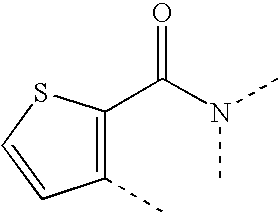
C1(C)=C(C(N(C)C)=O)SC=C1
